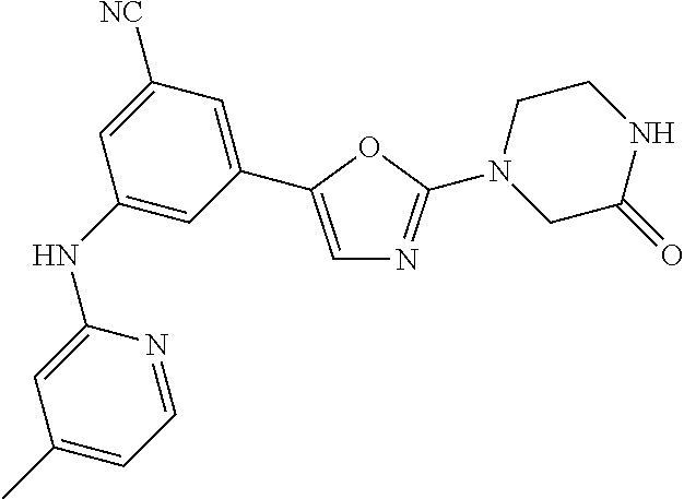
C1(NC2=CC(C3=CN=C(N4CC(=O)NCC4)O3)=CC([NC])=C2)=CC(C)=CC=N1
